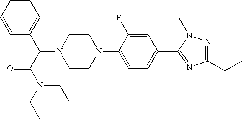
N1(C(C2=CC=CC=C2)C(N(CC)CC)=O)CCN(C2=CC=C(C3=NC(C(C)C)=NN3C)C=C2F)CC1
